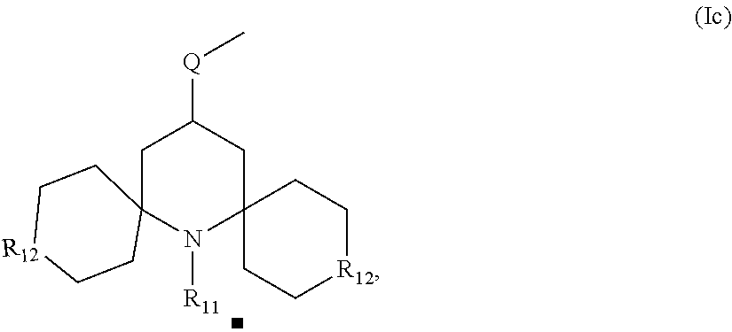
C1C2(N([R11])C3(CC1[Q]C)CC[R12]CC3)CC[R12]CC2
